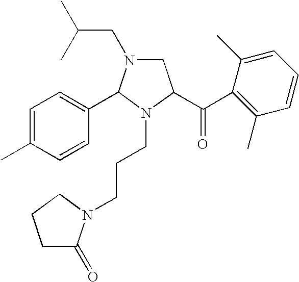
C1=C(C)C=CC(C2N(CCCN3CCCC3=O)C(C(C3=C(C)C=CC=C3C)=O)CN2CC(C)C)=C1
